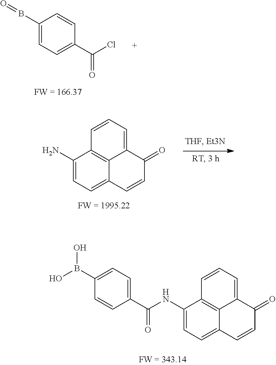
C12=CC=CC3=C1C(=CC=C3NC(C1=CC=C(B(O)O)C=C1)=O)C=CC2=O.B(C1=CC=C(C(Cl)=O)C=C1)=O.C12=CC=CC3=C1C(=CC=C3N)C=CC2=O
